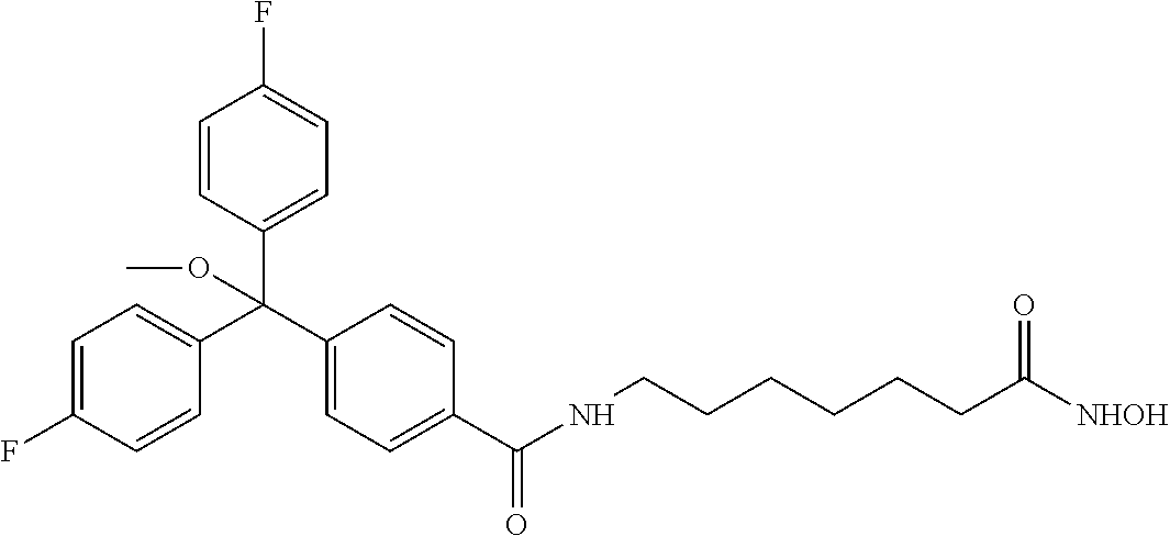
C1(C(C2=CC=C(F)C=C2)(C2=CC=C(F)C=C2)OC)=CC=C(C(=O)NCCCCCCC([NHOH])=O)C=C1
